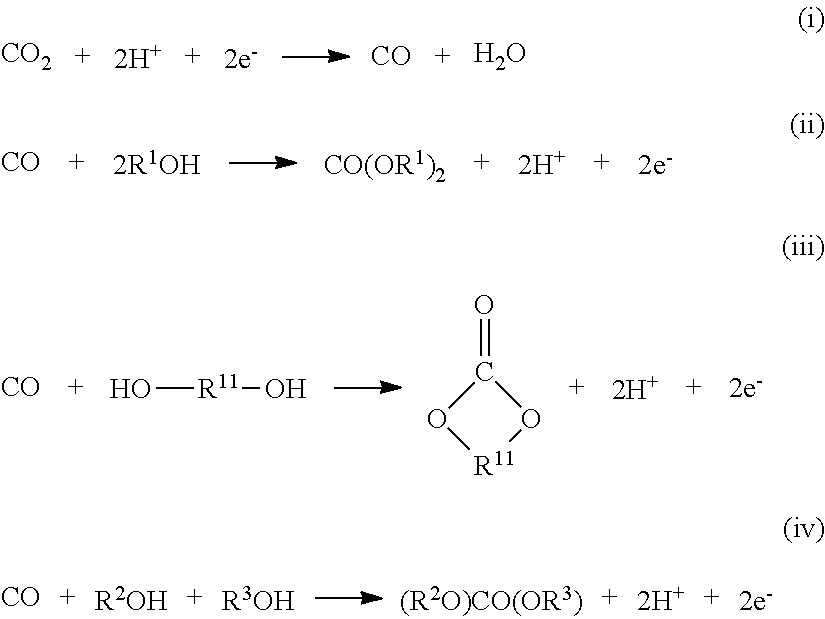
[CO2].[CO].O.[CO].[CO(OR1)2].[CO].O[R11]O.C1(=O)O[R11]O1.[CO].[R2OH].[R3OH].[(R2O)CO(OR3)]
